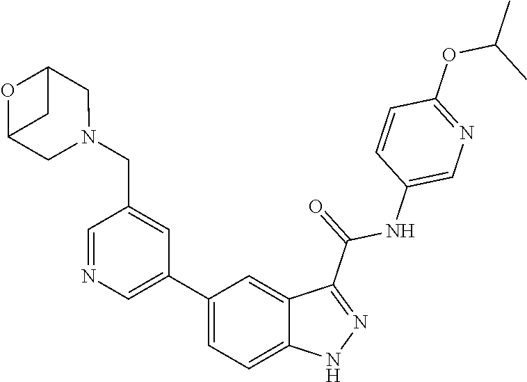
C1(C2=CN=CC(CN3CC4OC(C3)C4)=C2)=CC=C2C(=C1)C(C(=O)NC1=CN=C(OC(C)C)C=C1)=NN2
